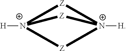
[N+]12([H])[Z][N+]([H])([Z]1)[Z]2
